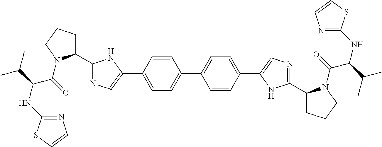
C1(C2=CC=C(C3=CN=C(C4CCCN4C(=O)C(C(C)C)NC4=NC=CS4)N3)C=C2)=CC=C(C2=CN=C(C3CCCN3C(C(NC3=NC=CS3)C(C)C)=O)N2)C=C1
